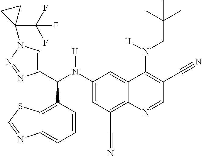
C1(N(C(C2=CN(C3(C(F)(F)F)CC3)N=N2)C2=C3C(=CC=C2)N=CS3)[H])=CC(C#N)=C2C(=C1)C(N(CC(C)(C)C)[H])=C(C#N)C=N2
